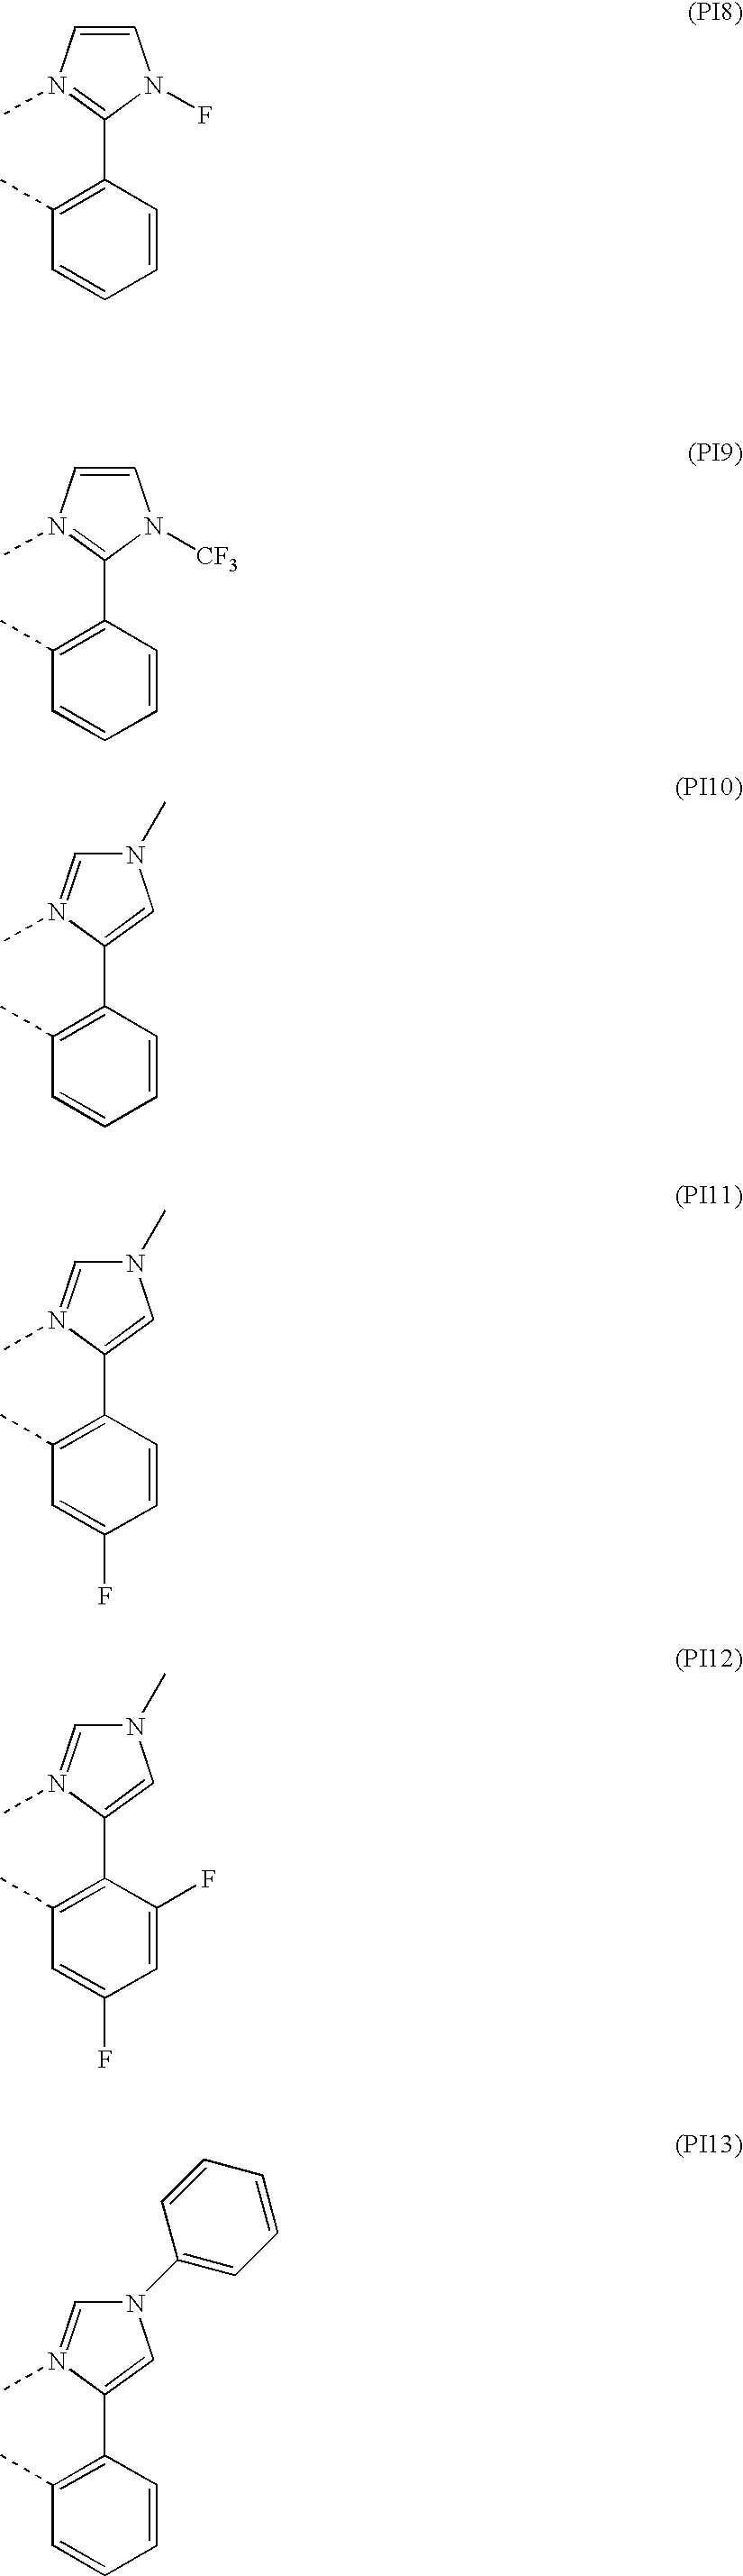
C1=CN(C)=C(C2=C(C)C=CC=C2)N1F.C1=CN(C)=C(C2=C(C)C=CC=C2)N1[CF3].N1(C)C=N(C)C(C2=C(C)C=CC=C2)=C1.N1(C)C=N(C)C(C2=C(C)C=C(F)C=C2)=C1.N1(C)C=N(C)C(C2=C(C)C=C(F)C=C2F)=C1.C1=N(C)C(C2=C(C)C=CC=C2)=CN1C1=CC=CC=C1
